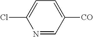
C1=C(Cl)N=CC([CO])=C1
